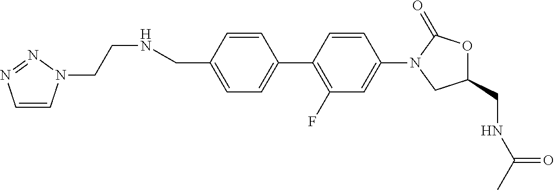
C1(N2CC(CNC(C)=O)OC2=O)=CC(F)=C(C2=CC=C(CNCCN3C=CN=N3)C=C2)C=C1
